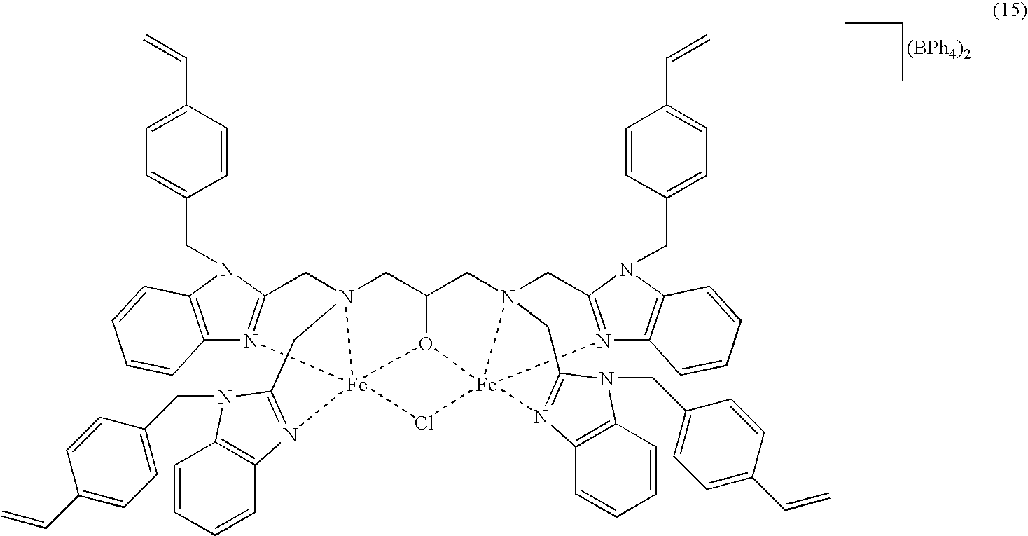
[(BPh4)2].C12=C(N(CC3=CC=C(C=C)C=C3)C3=N1[Fe]145N(C3)(CC3CN67CC8=N(C9=C(N8CC8=CC=C(C=C)C=C8)C=CC=C9)[Fe]6(O31)(N1=C(N(CC3=CC=C(C=C)C=C3)C3=C1C=CC=C3)C7)Cl4)CC1=N5C3=C(C=CC=C3)N1CC1=CC=C(C=C)C=C1)C=CC=C2
